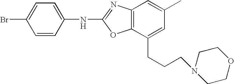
C1=CC(NC2=NC3=C(O2)C(CCCN2CCOCC2)=CC(C)=C3)=CC=C1Br
